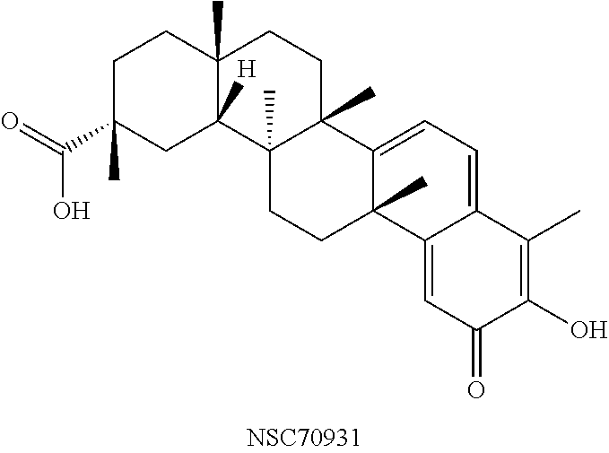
C1C(C(=O)O)(C)CC2([H])C(C)(C1)CCC1(C)C2(C)CCC2(C)C1=CC=C1C2=CC(=O)C(O)=C1C
